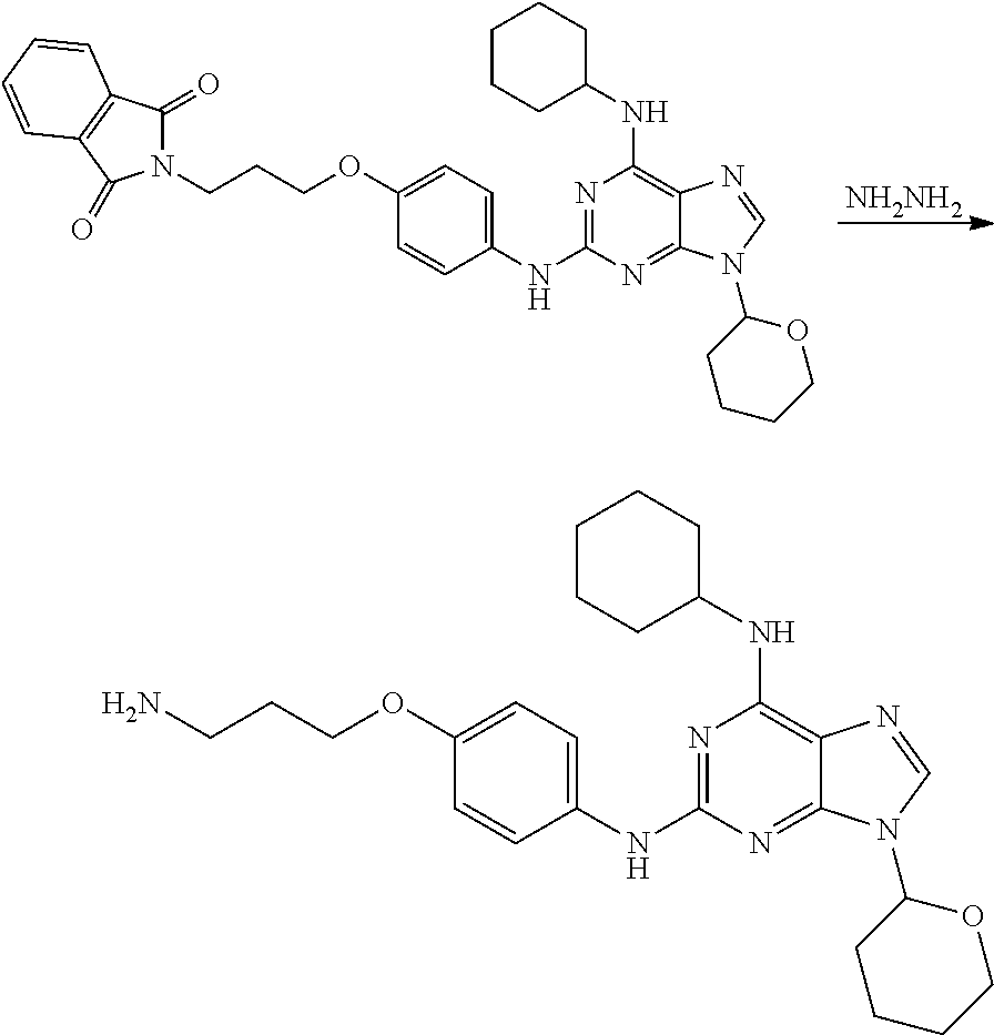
N1=C(NC2=CC=C(OCCCN)C=C2)N=C2C(=C1NC1CCCCC1)N=CN2C1CCCCO1.[NH2NH2].N1=C(NC2=CC=C(OCCCN3C(=O)C4=C(C3=O)C=CC=C4)C=C2)N=C2C(=C1NC1CCCCC1)N=CN2C1CCCCO1
